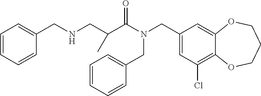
C1(CN(C(=O)C(CNCC2=CC=CC=C2)C)CC2=CC=CC=C2)=CC(Cl)=C2C(=C1)OCCCO2
